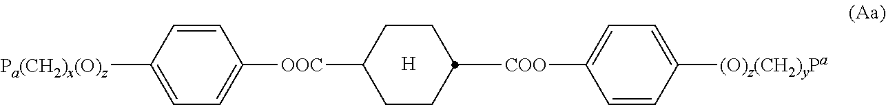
[H].C1=CC([Pa(CH2)x(O)z])=CC=C1[OOC]C1CCC([COO]C2=CC=C([(O)z(CH2)yPa])C=C2)CC1
